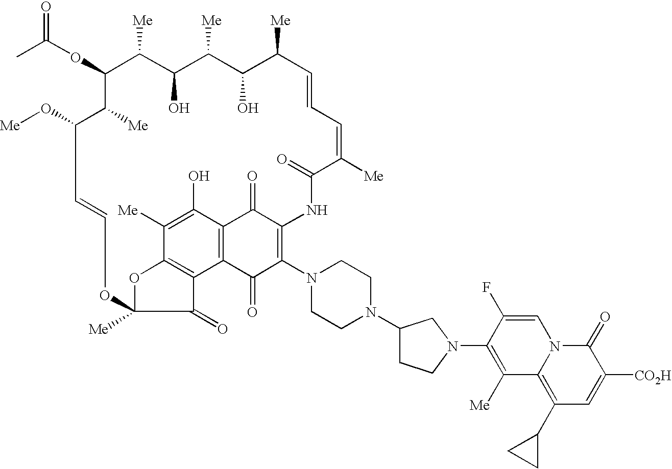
C1=CC=C([Me])C(=O)NC2=C(N3CCN(C4CCN(C5=C([Me])C6=C(C7CC7)C=C([CO2H])C(=O)N6C=C5F)C4)CC3)C(=O)C3=C(C(O)=C([Me])C4=C3C(=O)C([Me])(OC=CC(O[Me])C([Me])C(OC(C)=O)C([Me])C(O)C([Me])C(O)C1[Me])O4)C2=O
